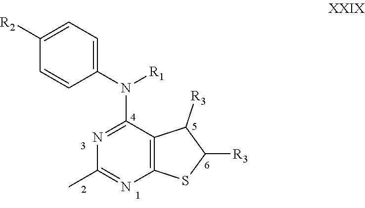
C1=C([R2])C=CC(N([R1])C2=NC(C)=NC3=C2C([R3])C([R3])S3)=C1
